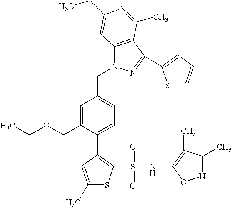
C12=C(C(C3=CC=CS3)=NN1CC1=CC=C(C3=C(S(=O)(=O)NC4=C(C)C(C)=NO4)SC(C)=C3)C(COCC)=C1)C(C)=NC(CC)=C2
